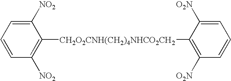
C1=CC=C([NO2])C([CH2O2CNH(CH2)4NHCO2CH2]C2=C([O2N])C=CC=C2[O2N])=C1[NO2]
